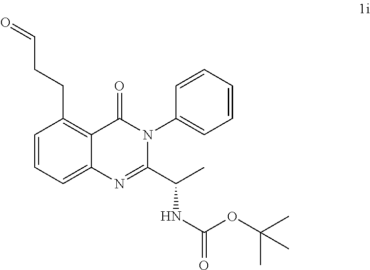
C1=CC=C2C(=C1CCC=O)C(=O)N(C1=CC=CC=C1)C(C(C)NC(OC(C)(C)C)=O)=N2
